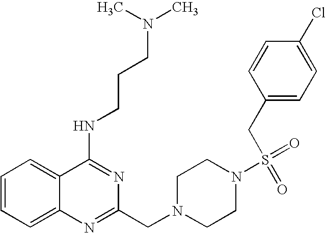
C1=CC=C2C(=C1)C(NCCCN(C)C)=NC(CN1CCN(S(=O)(=O)CC3=CC=C(Cl)C=C3)CC1)=N2
